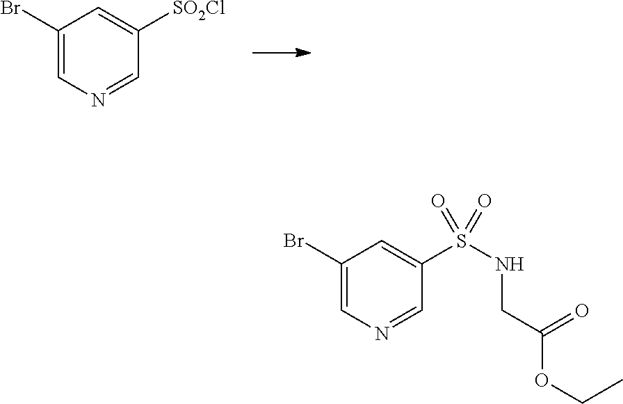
C1=C(Br)C=C([SO2Cl])C=N1.C1=C(Br)C=C(S(NCC(OCC)=O)(=O)=O)C=N1
